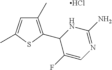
C1(C)=C(C2C(F)=CN=C(N)N2)SC(C)=C1.Cl
